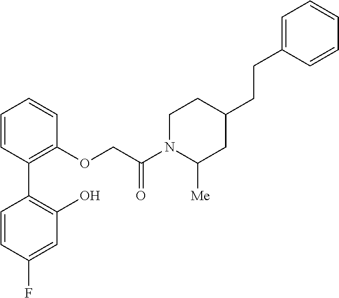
C1=CC(C2=C(O)C=C(F)C=C2)=C(OCC(N2C([Me])CC(CCC3=CC=CC=C3)CC2)=O)C=C1
